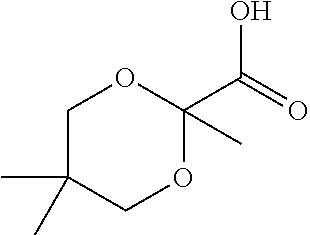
C1C(C)(C)COC(C(=O)O)(C)O1
